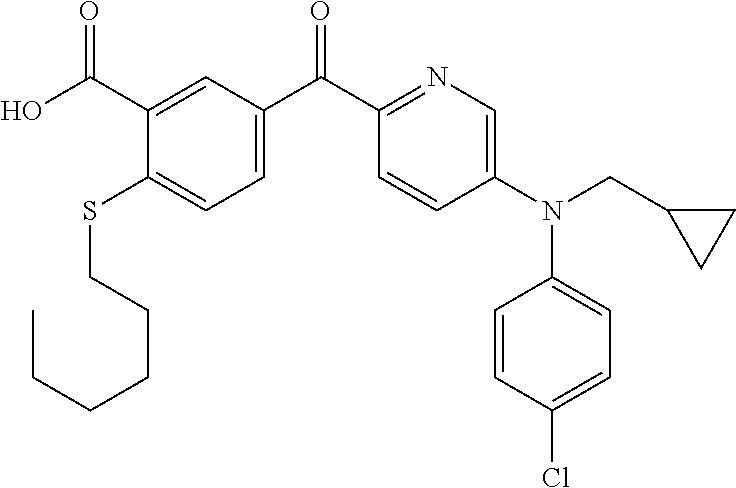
C(CCCSC1=CC=C(C(C2=NC=C(N(C3=CC=C(Cl)C=C3)CC3CC3)C=C2)=O)C=C1C(O)=O)CC
